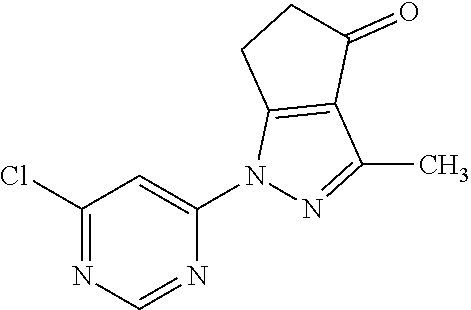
C1(Cl)=NC=NC(N2N=C(C)C3=C2CCC3=O)=C1
